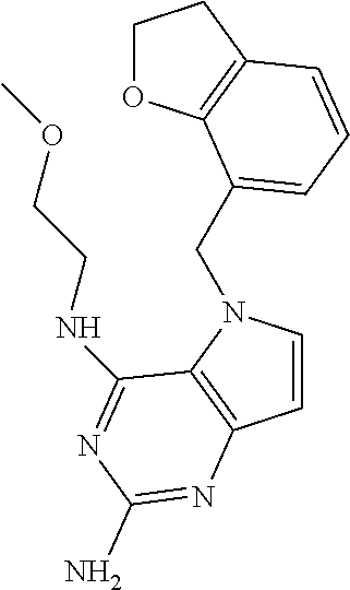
C1OC2=C(C1)C=CC=C2CN1C=CC2=C1C(NCCOC)=NC(N)=N2
